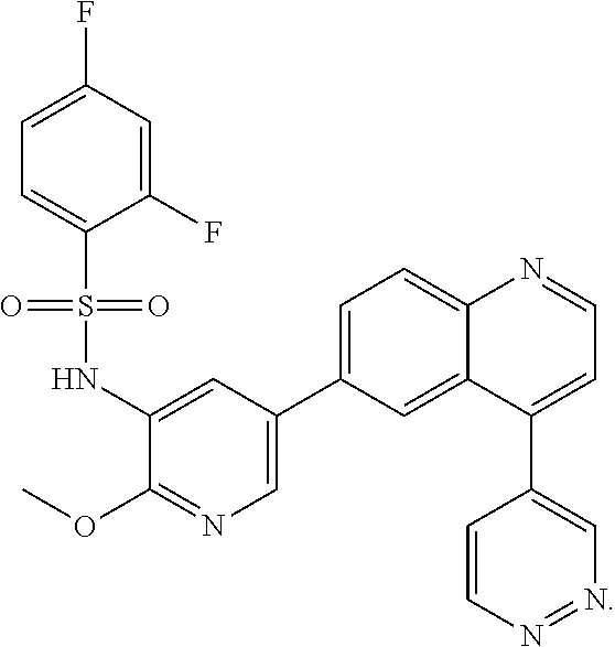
C1=C(C2=CN=C(OC)C(NS(C3=CC=C(F)C=C3F)(=O)=O)=C2)C=C2C(=C1)N=CC=C2C1=CN=NC=C1
